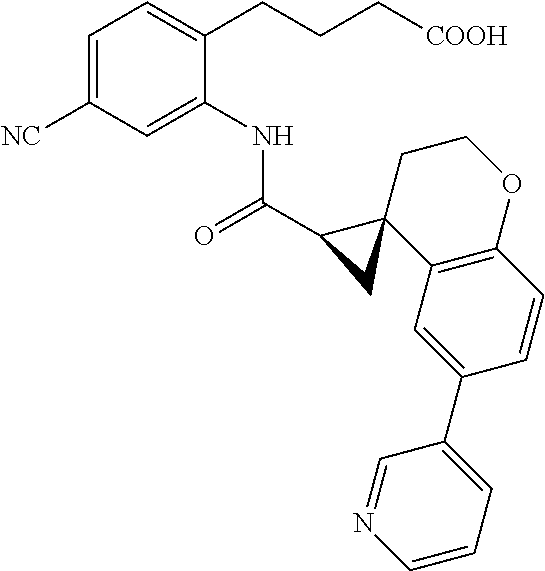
C1=C([NC])C=C(NC(=O)C2C3(C4=C(C=CC(C5=CC=CN=C5)=C4)OCC3)C2)C(CCC[COOH])=C1
